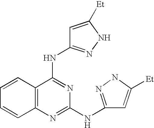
C1=CC2=C(C=C1)N=C(NC1=NNC([Et])=C1)N=C2NC1=NNC([Et])=C1
